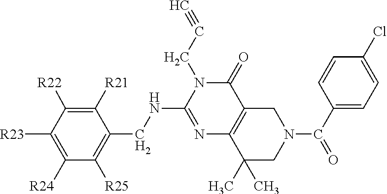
C1([R25])=C(CNC2=NC3=C(C(=O)N2CC#C)CN(C(=O)C2=CC=C(Cl)C=C2)CC3(C)C)C([R21])=C([R22])C([R23])=C1[R24]
